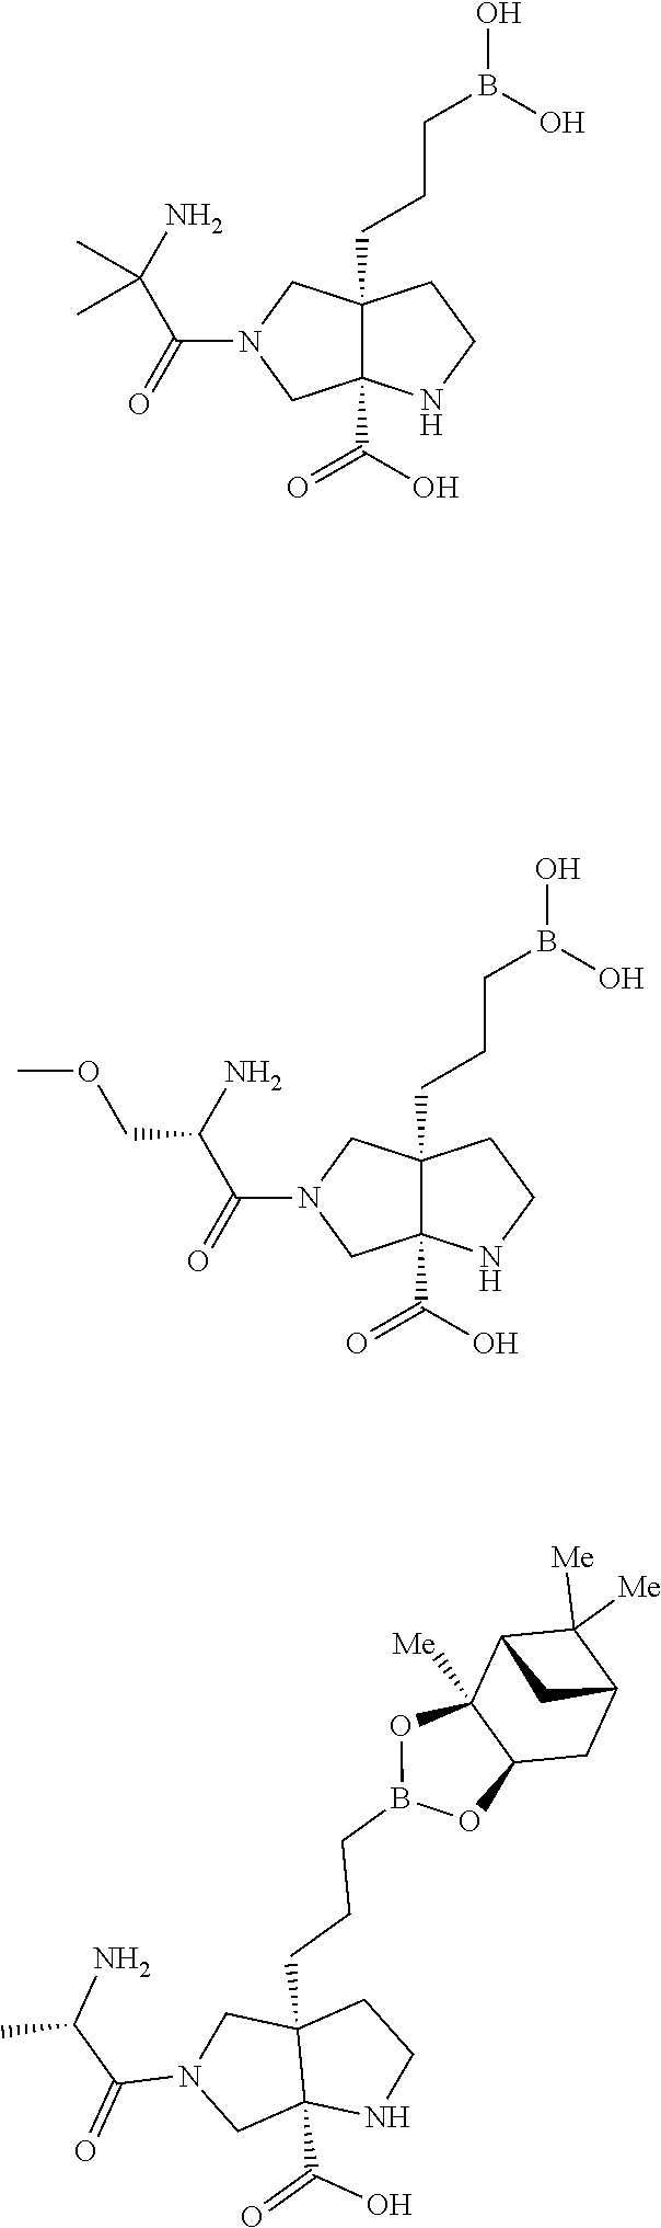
O=C(C12CN(C(=O)C(COC)N)CC1(CCCB(O)O)CCN2)O.O=C(C12CN(C(=O)C(C)N)CC1(CCCB1OC3C([Me])(O1)C1C([Me])([Me])C(C3)C1)CCN2)O.O=C(C12CN(C(=O)C(C)(N)C)CC1(CCCB(O)O)CCN2)O
